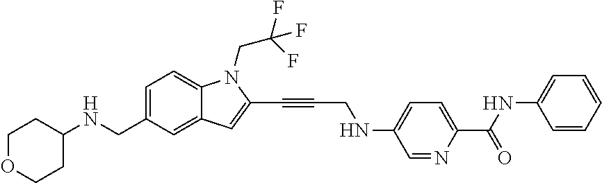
C1=C(CNC2CCOCC2)C=C2C(=C1)N(CC(F)(F)F)C(C#CCNC1=CC=C(C(NC3=CC=CC=C3)=O)N=C1)=C2
